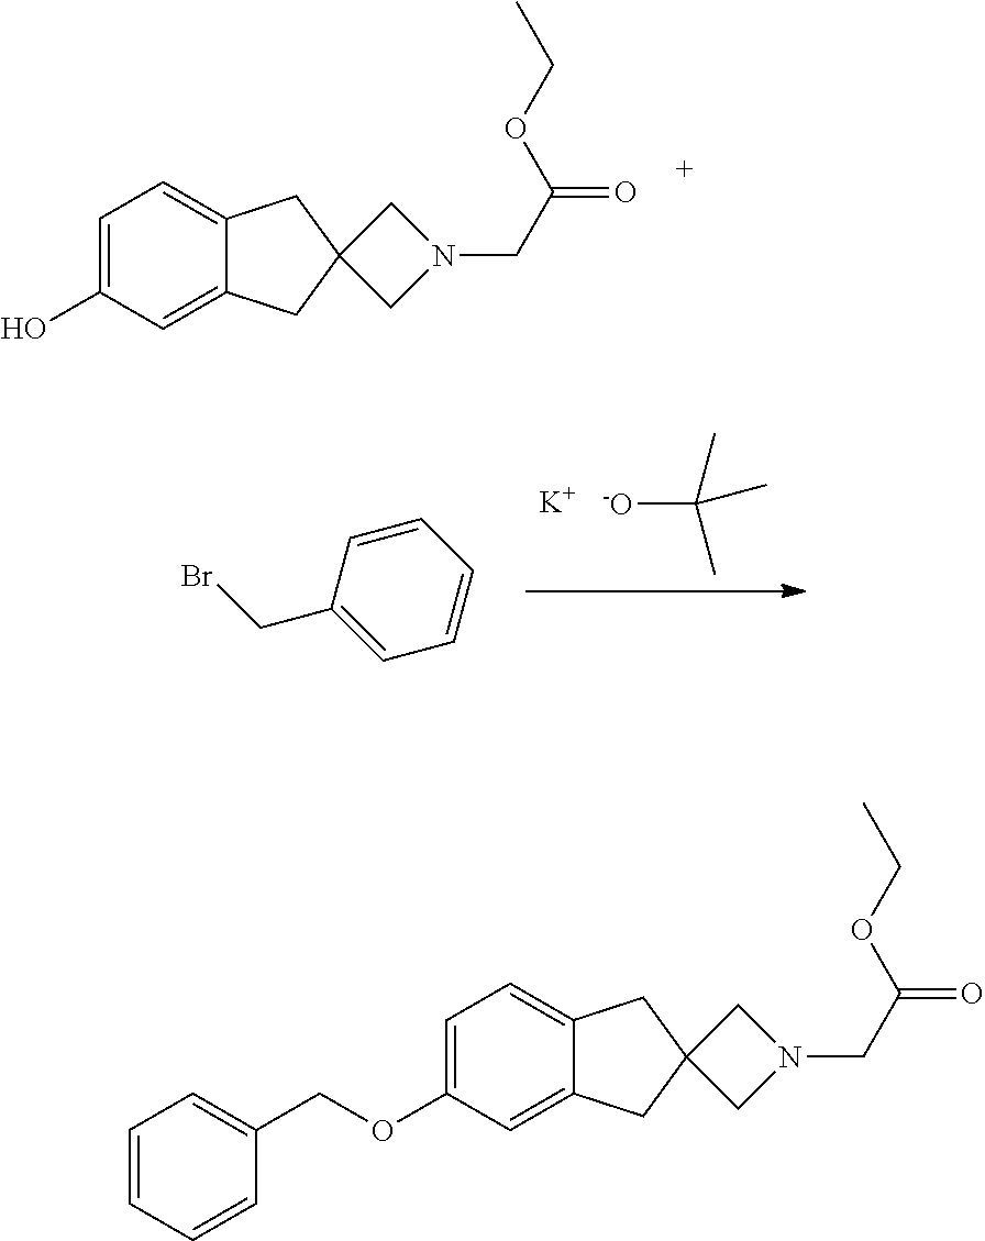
[-O]C(C)(C)C.[K].BrCC1=CC=CC=C1.C1=C(O)C=C2C(=C1)CC1(C2)CN(CC(=O)OCC)C1.C1=C(OCC2=CC=CC=C2)C=C2C(=C1)CC1(C2)CN(CC(=O)OCC)C1
